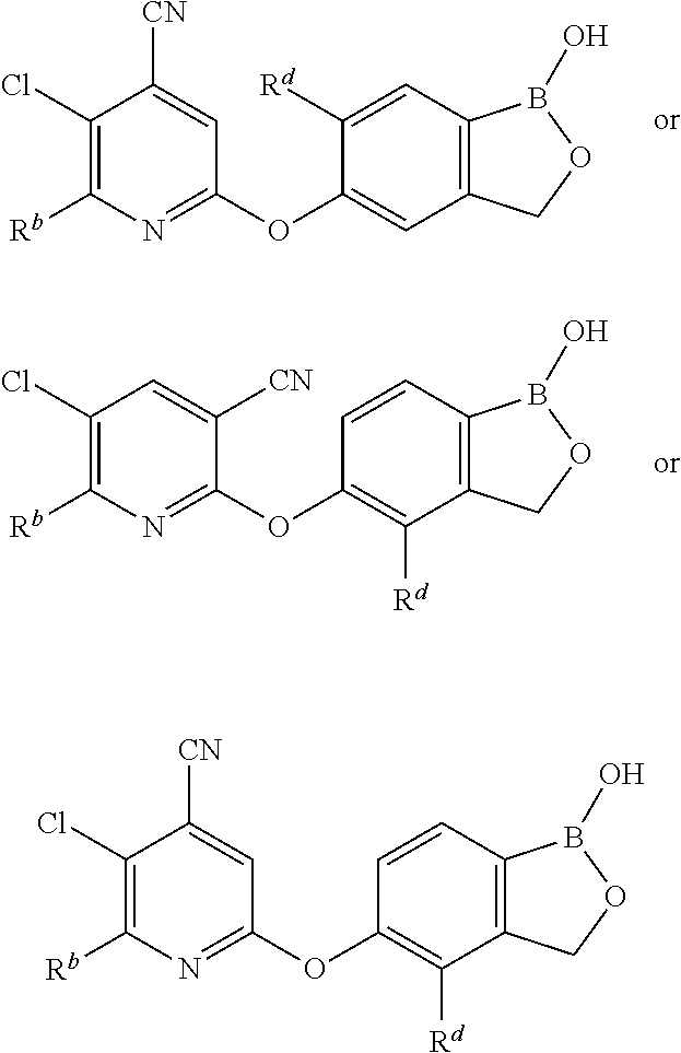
C1(OC2=NC([Rb])=C(Cl)C([CN])=C2)=CC2=C(C=C1[Rd])B(O)OC2.C1(OC2=NC([Rb])=C(Cl)C=C2[CN])=C([Rd])C2=C(C=C1)B(O)OC2.C1(OC2=NC([Rb])=C(Cl)C([CN])=C2)=C([Rd])C2=C(C=C1)B(O)OC2
